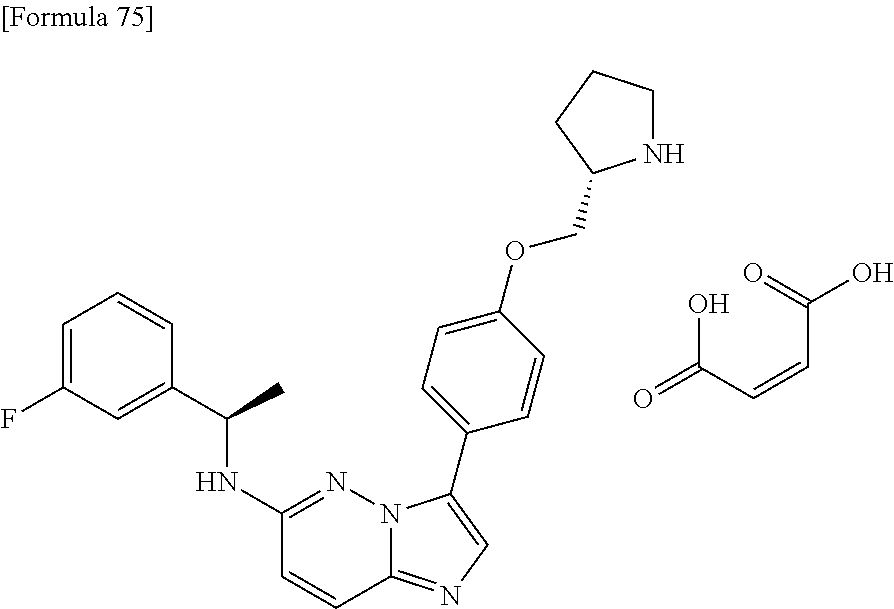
C1=C(F)C=C(C(C)NC2=NN3C(=NC=C3C3=CC=C(OCC4NCCC4)C=C3)C=C2)C=C1.OC(C=CC(=O)O)=O
